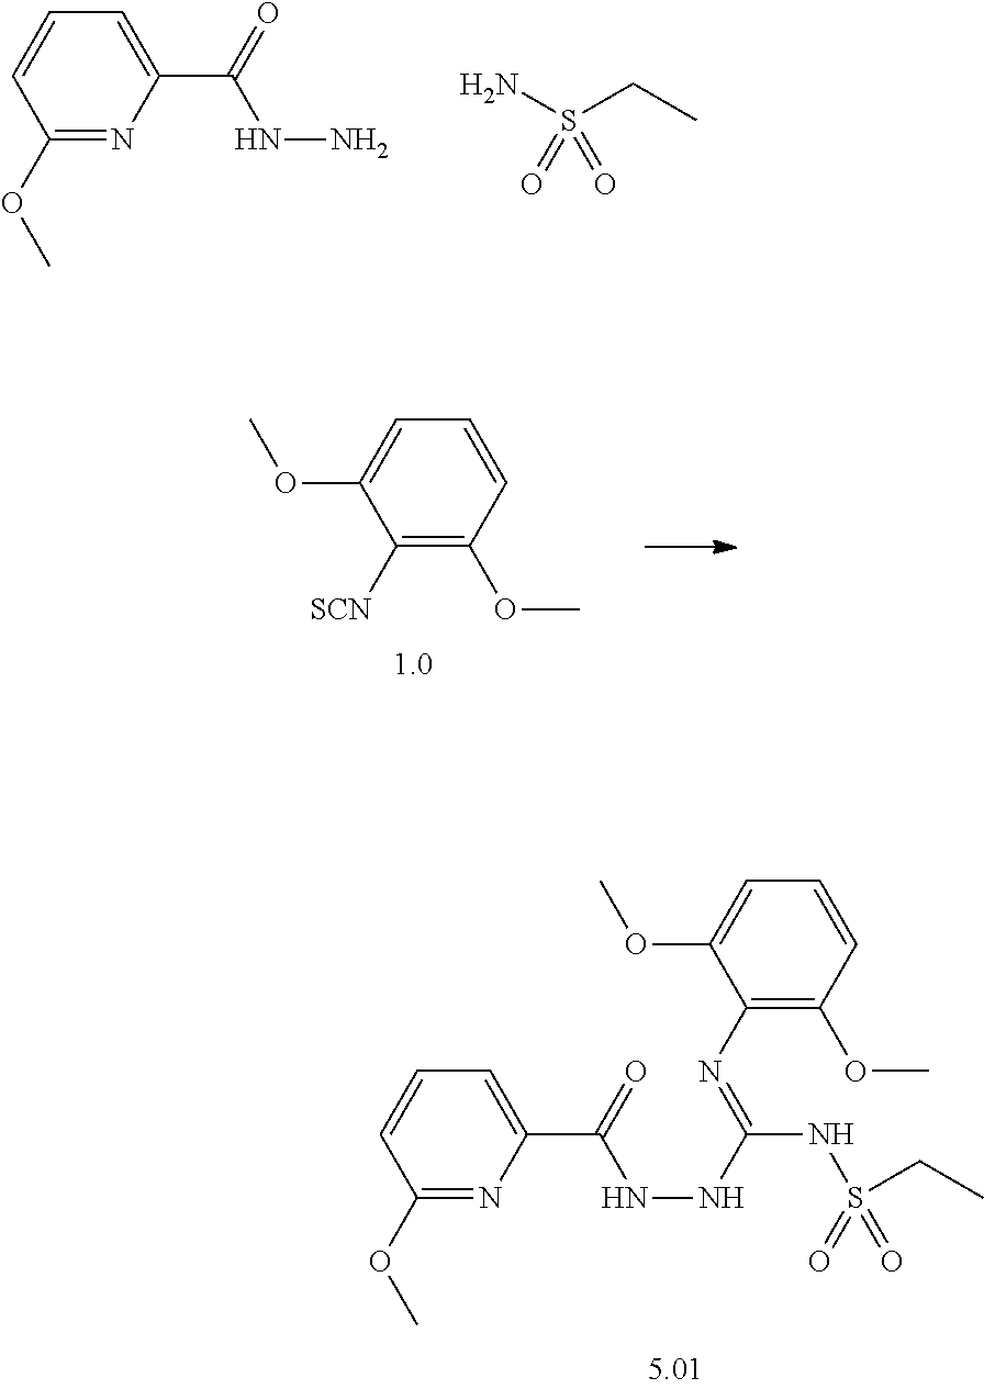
NS(=O)(=O)CC.C1(C(=O)NN)=CC=CC(OC)=N1.[SCN]C1=C(OC)C=CC=C1OC.C1(C(=O)NNC(NS(=O)(=O)CC)=NC2=C(OC)C=CC=C2OC)=CC=CC(OC)=N1
